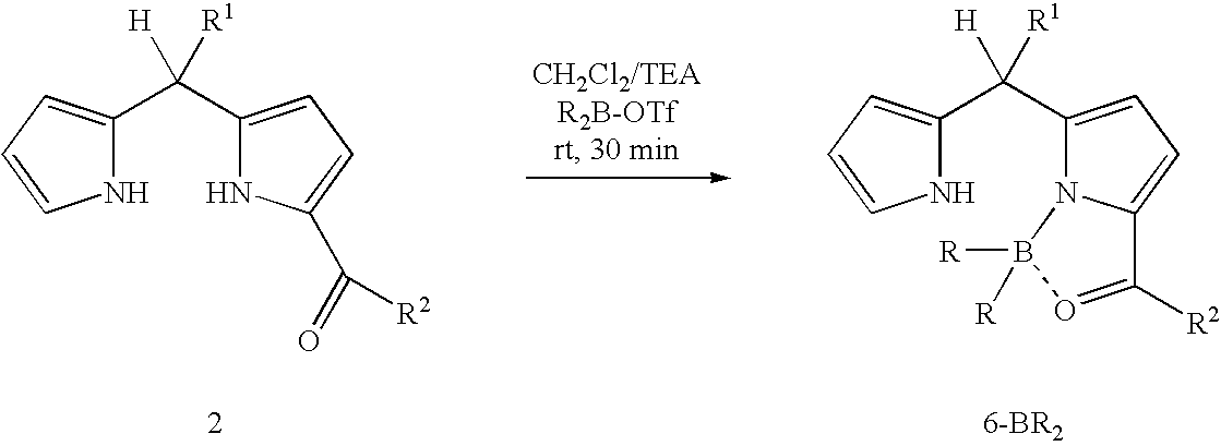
N1C(C(C2=CC=C(C(=O)[R2])N2)([H])[R1])=CC=C1.N1C(C(C2=CC=C3N2B([R])([R])O=C3[R2])([H])[R1])=CC=C1
